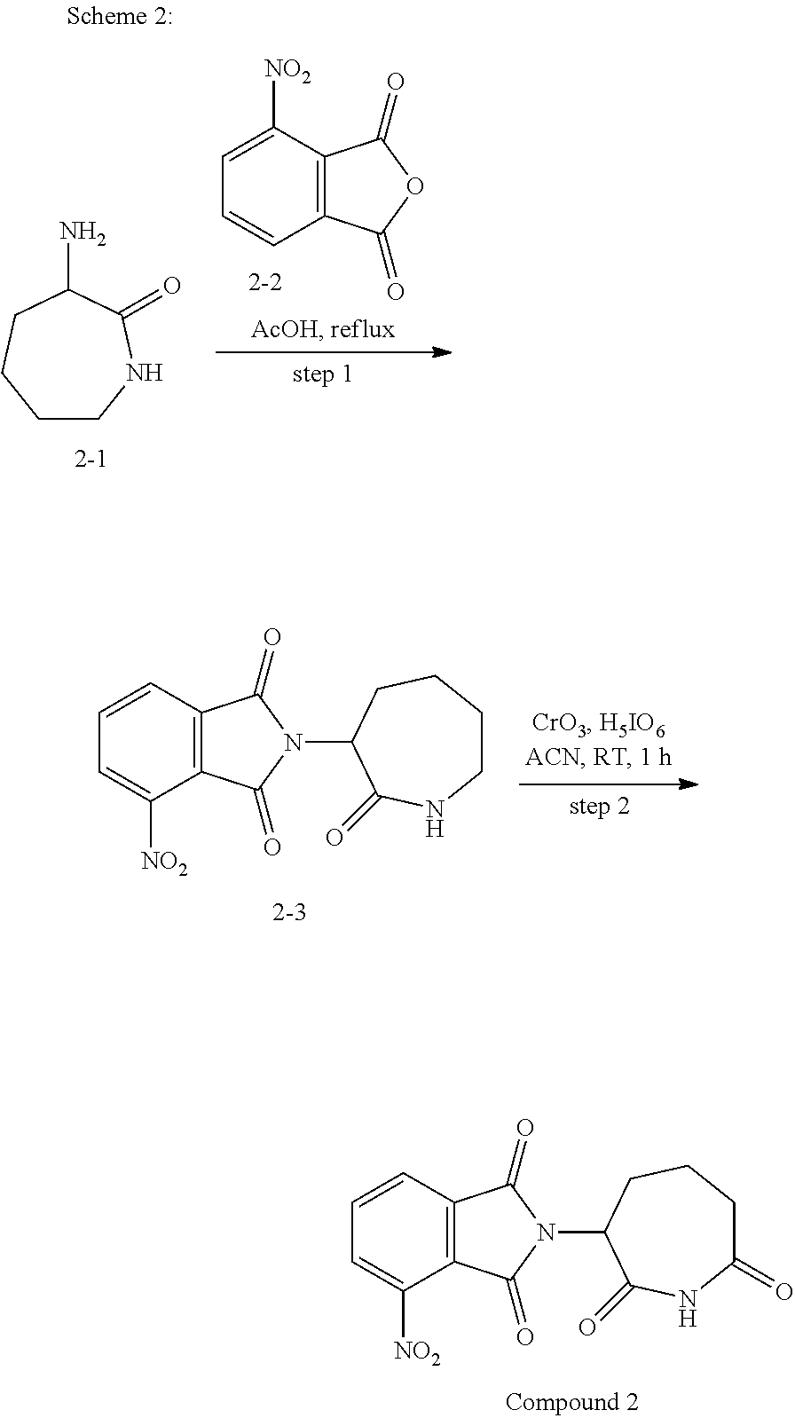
C1=CC2=C(C([NO2])=C1)C(=O)N(C1C(=O)NC(=O)CCC1)C2=O.C1=CC2=C(C([NO2])=C1)C(=O)N(C1C(=O)NCCCC1)C2=O.C1CNC(=O)C(N)CC1.C1=C([NO2])C2=C(C=C1)C(=O)OC2=O
